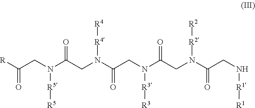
[R]C(CN(C(CN(C(CN(C(CN(C(CN[R1][R1])=O)[R2][R2])=O)[R3][R3])=O)[R4][R4])=O)[R5][R5])=O
